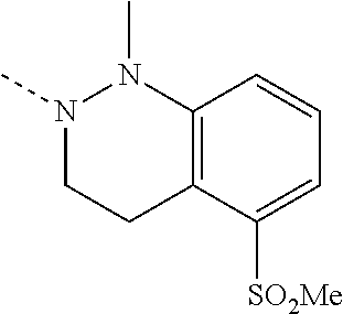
N1(C)CCC2=C(N1C)C=CC=C2[SO2Me]
